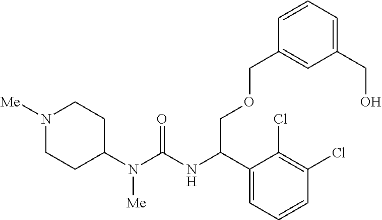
N1([Me])CCC(N(C(=O)NC(C2=CC=CC(Cl)=C2Cl)COCC2=CC(CO)=CC=C2)[Me])CC1
